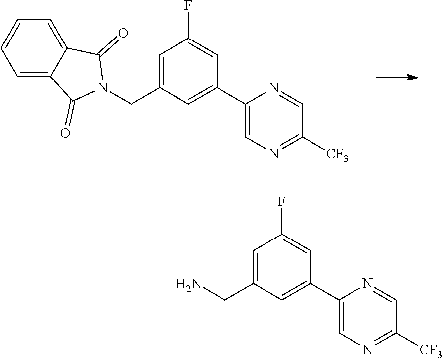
C1=C2C(=CC=C1)C(=O)N(CC1=CC(F)=CC(C3=CN=C([CF3])C=N3)=C1)C2=O.NCC1=CC(F)=CC(C2=CN=C([CF3])C=N2)=C1
